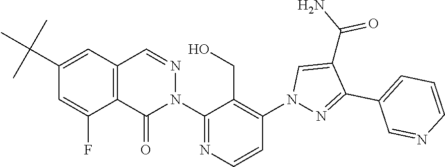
C12=C(C=NN(C3=NC=CC(N4N=C(C5=CC=CN=C5)C(C(N)=O)=C4)=C3CO)C1=O)C=C(C(C)(C)C)C=C2F
